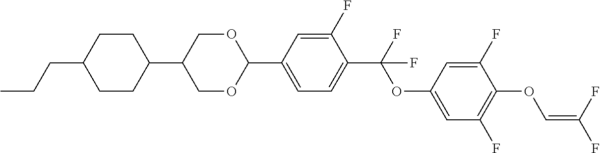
C1CC(C2COC(C3=CC=C(C(F)(OC4=CC(F)=C(OC=C(F)F)C(F)=C4)F)C(F)=C3)OC2)CCC1CCC
